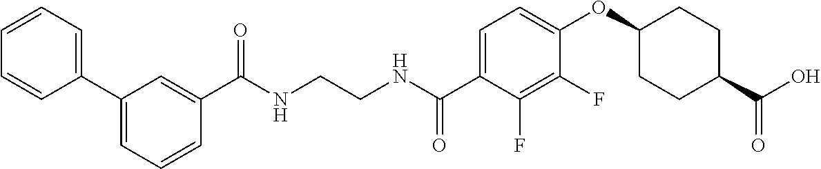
C(NCCNC(C1=CC=C(OC2CCC(C(O)=O)CC2)C(F)=C1F)=O)(=O)C1=CC(C2=CC=CC=C2)=CC=C1
